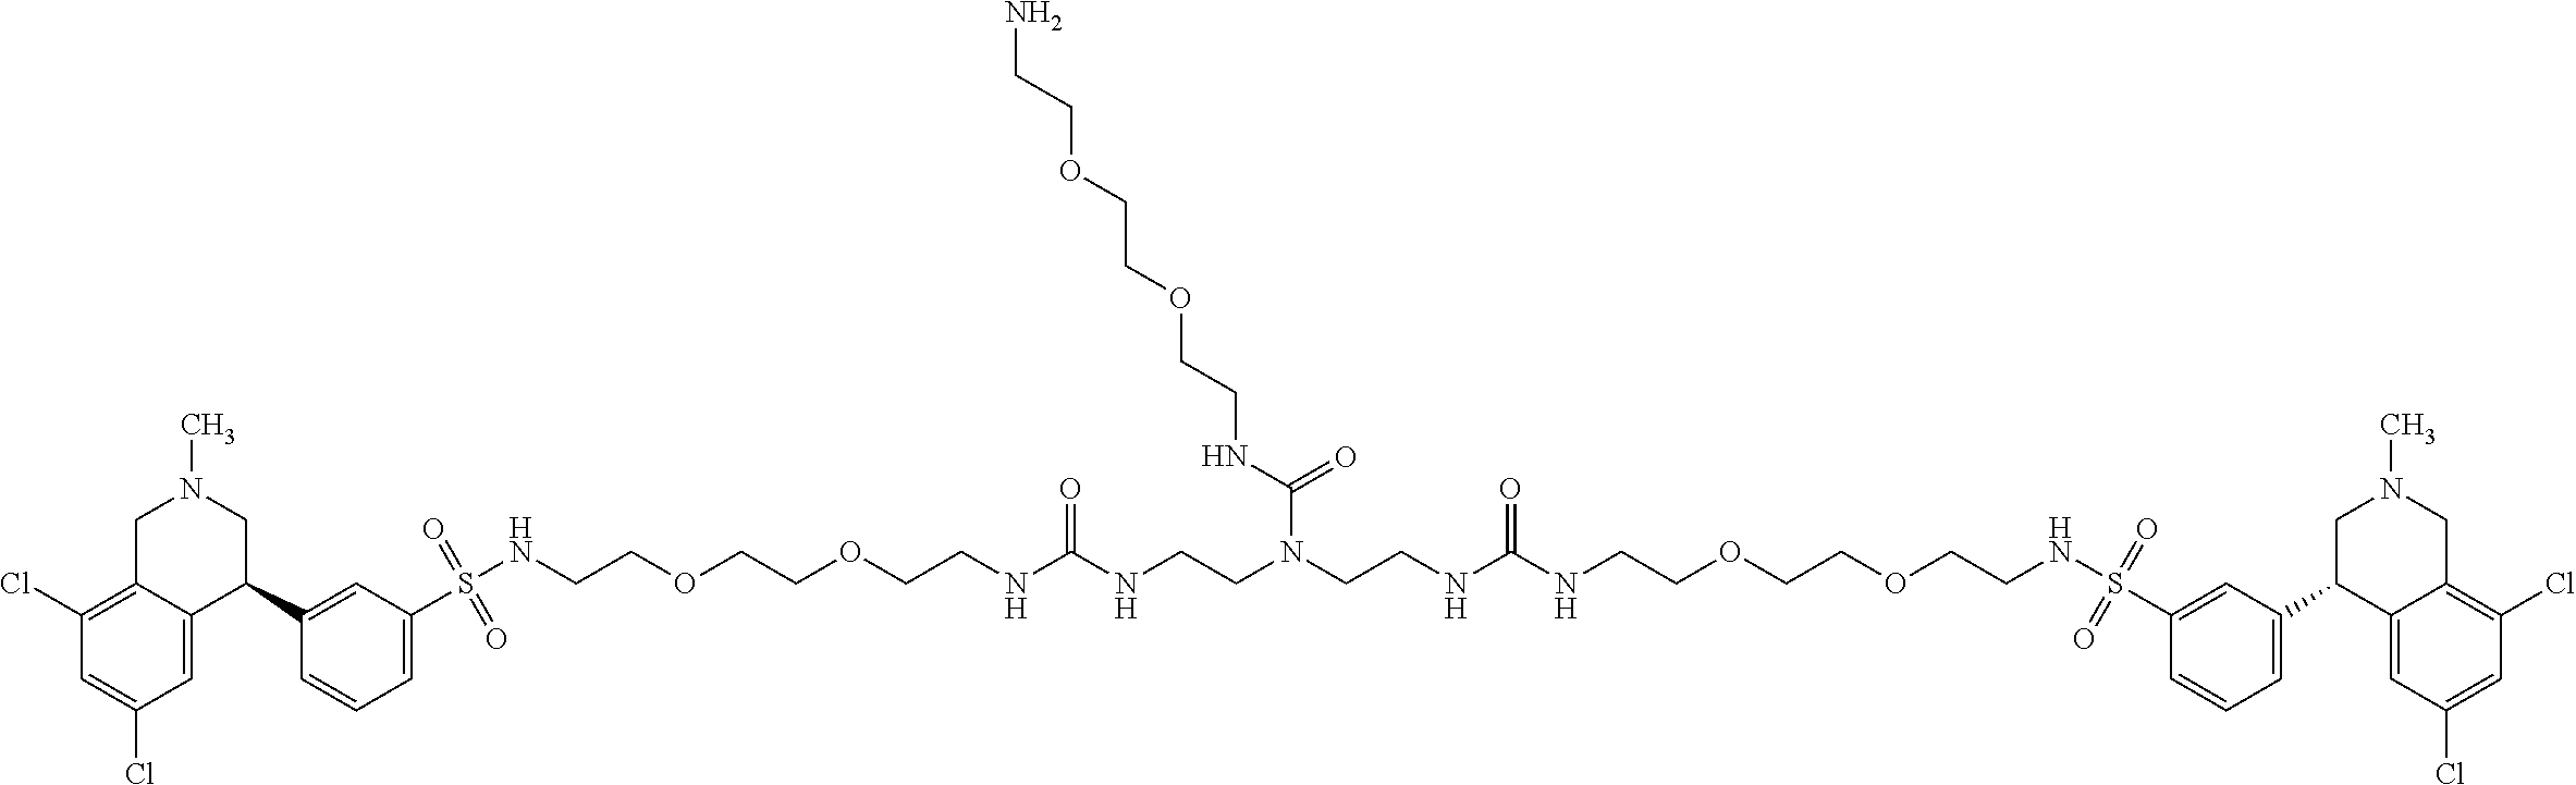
C1(Cl)=C2C(=CC(Cl)=C1)C(C1=CC(S(NCCOCCOCCNC(NCCN(CCNC(NCCOCCOCCNS(C3=CC(C4C5=CC(Cl)=CC(Cl)=C5CN(C)C4)=CC=C3)(=O)=O)=O)C(NCCOCCOCCN)=O)=O)(=O)=O)=CC=C1)CN(C)C2
